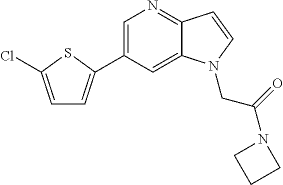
C1=C(C2=CC=C(Cl)S2)C=C2C(=N1)C=CN2CC(N1CCC1)=O
